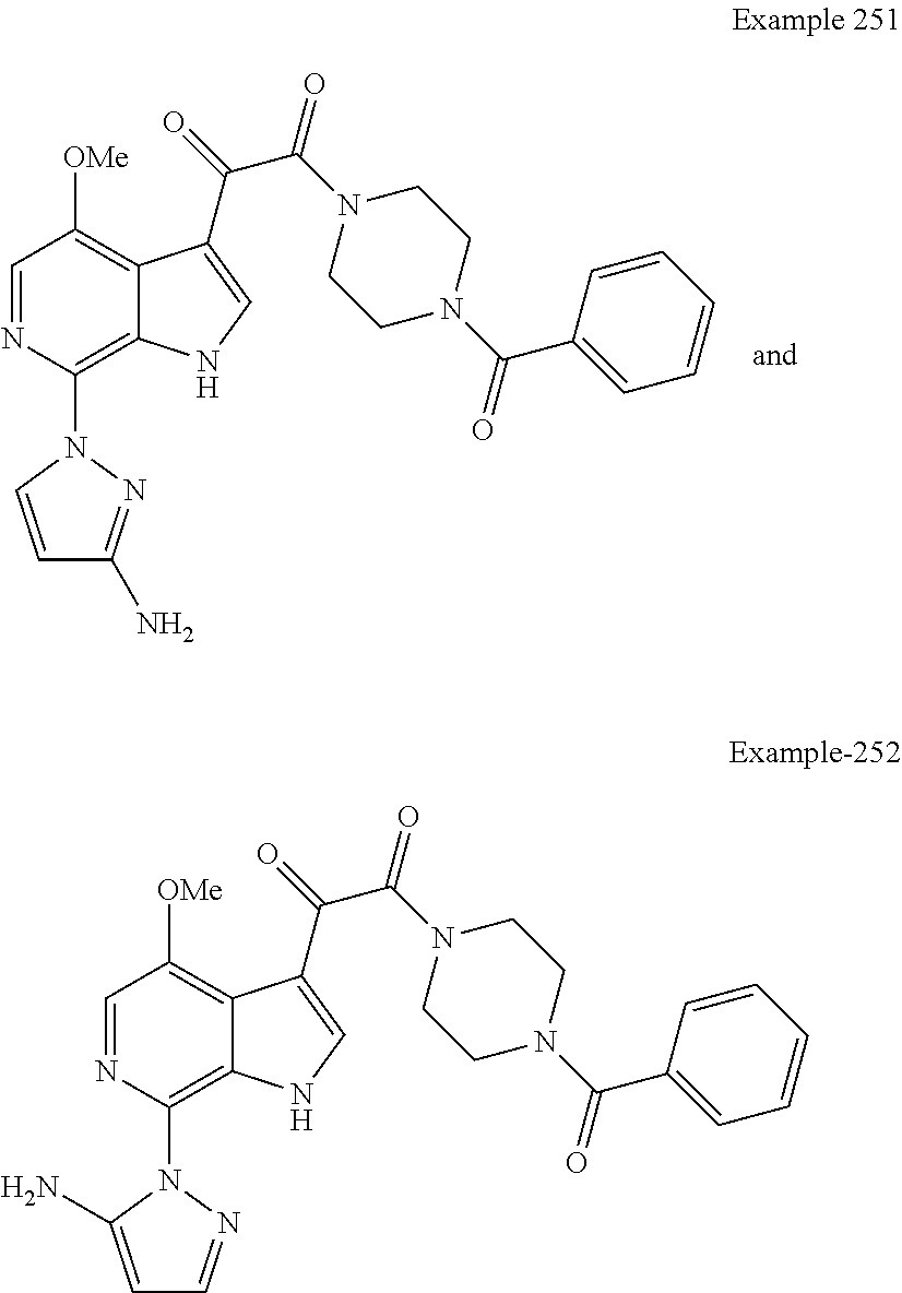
C1=NC(N2C(N)=CC=N2)=C2C(=C1[OMe])C(C(=O)C(N1CCN(C(C3=CC=CC=C3)=O)CC1)=O)=CN2.C1=NC(N2C=CC(N)=N2)=C2C(=C1[OMe])C(C(=O)C(N1CCN(C(C3=CC=CC=C3)=O)CC1)=O)=CN2
